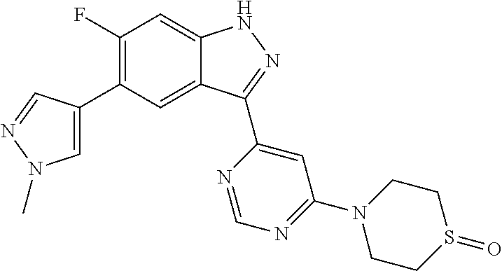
C1(F)=C(C2=CN(C)N=C2)C=C2C(=C1)NN=C2C1=CC(N2CCS(=O)CC2)=NC=N1
